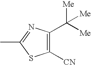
C1([CN])=C(C([Me])([Me])[Me])N=C(C)S1
